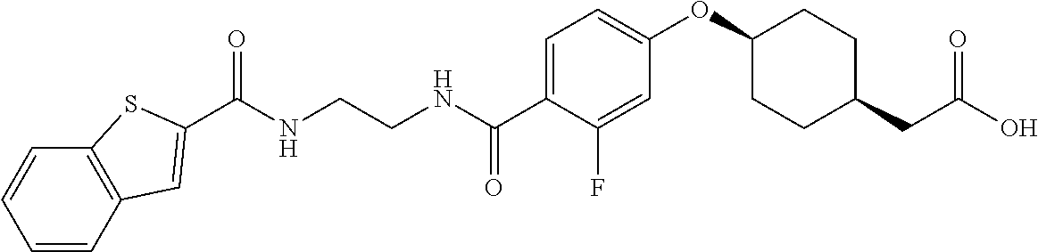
N(CCNC(C1=CC=C(OC2CCC(CC(O)=O)CC2)C=C1F)=O)C(=O)C1=CC2=C(C=CC=C2)S1
